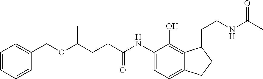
C1=CC=CC(COC(CCC(NC2=CC=C3C(=C2O)C(CCNC(C)=O)CC3)=O)C)=C1
